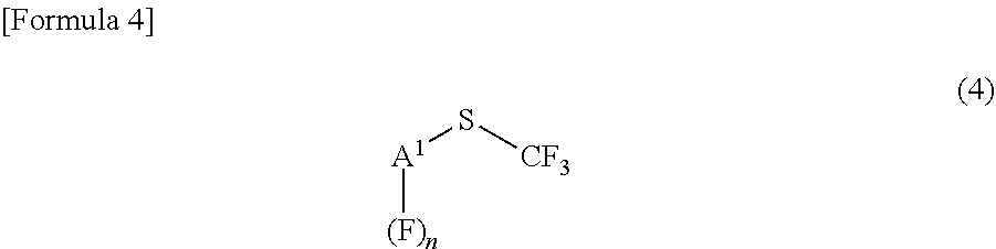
[A1](S[CF3])[(F)n]
